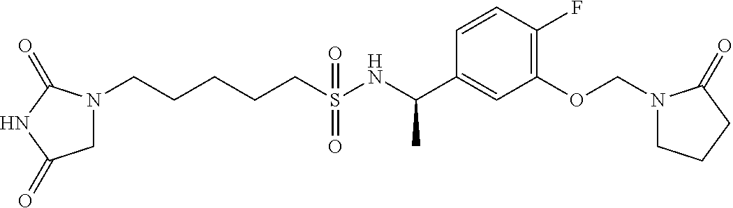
N1(CCCCCS(NC(C2=CC(OCN3CCCC3=O)=C(F)C=C2)C)(=O)=O)CC(=O)NC1=O
